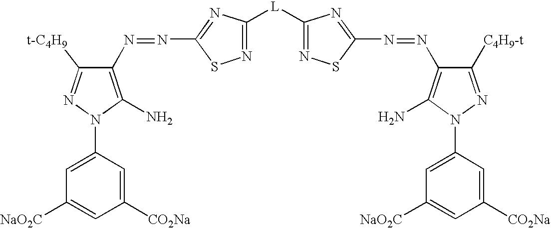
C1(N2N=C([t-C4H9])C(N=NC3=NC([L]C4=NSC(N=NC5=C(N)N(C6=CC([NaO2C])=CC([CO2Na])=C6)N=C5[C4H9-t])=N4)=NS3)=C2N)=CC([NaO2C])=CC([CO2Na])=C1
